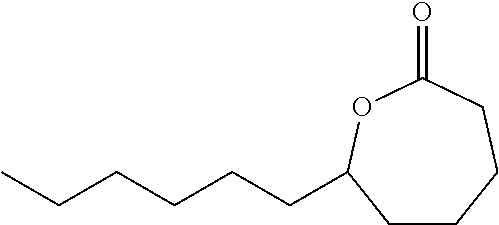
C1CC(CCCCCC)OC(=O)CC1
